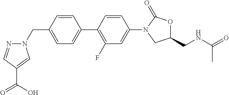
C1(CN2N=CC(C(O)=O)=C2)=CC=C(C2=C(F)C=C(N3C(=O)OC(CNC(=O)C)C3)C=C2)C=C1
